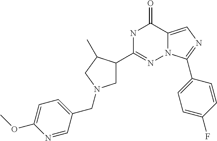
N1C(C2CN(CC3=CC=C(OC)N=C3)CC2C)=NN2C(=CN=C2C2=CC=C(F)C=C2)C1=O
